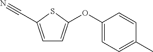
C1=C(C#N)SC(OC2=CC=C(C)C=C2)=C1
